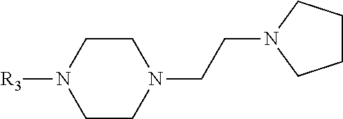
[R3]N1CCN(CCN2CCCC2)CC1
